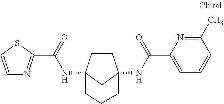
C1CC2(NC(=O)C3=NC=CS3)CC1(NC(C1=CC=CC(C)=N1)=O)CCC2
